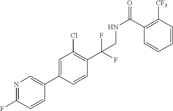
C1(C2=CN=C(F)C=C2)=CC(Cl)=C(C(CNC(C2=C([CF3])C=CC=C2)=O)(F)F)C=C1
